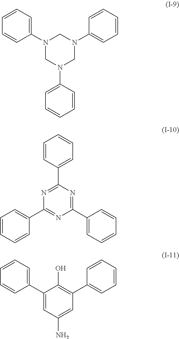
N1(C2=CC=CC=C2)CN(C2=CC=CC=C2)CN(C2=CC=CC=C2)C1.N1=C(C2=CC=CC=C2)N=C(C2=CC=CC=C2)N=C1C1=CC=CC=C1.C1(C2=CC=CC=C2)=CC(N)=CC(C2=CC=CC=C2)=C1O
